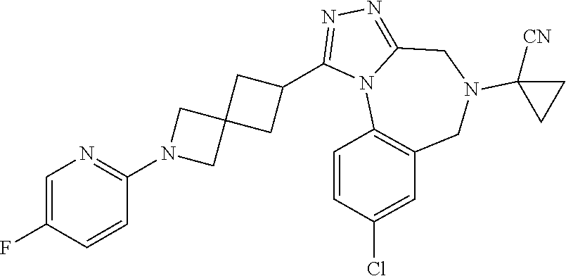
C1=C(F)C=CC(N2CC3(C2)CC(C2=NN=C4N2C2=C(CN(C5([CN])CC5)C4)C=C(Cl)C=C2)C3)=N1
